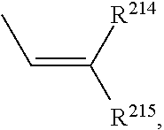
C(=C([R215])[R214])C
